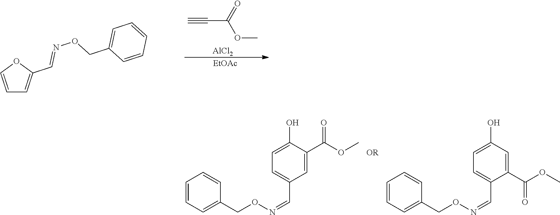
C(C(OC)=O)#C.[AlCl2].[EtOAc].C1=COC(C=NOCC2=CC=CC=C2)=C1.C1=CC=C(CON=CC2=CC=C(O)C(C(OC)=O)=C2)C=C1.[OR].C1=CC=C(CON=CC2=CC=C(O)C=C2C(OC)=O)C=C1
